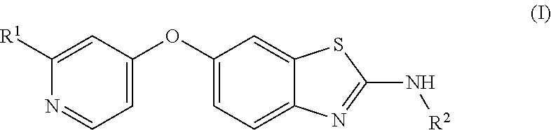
C1=C(OC2=CC=C3C(=C2)SC(N[R2])=N3)C=C([R1])N=C1
